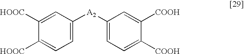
C1([A2]C2=CC=C([COOH])C([COOH])=C2)=CC=C([HOOC])C([HOOC])=C1
